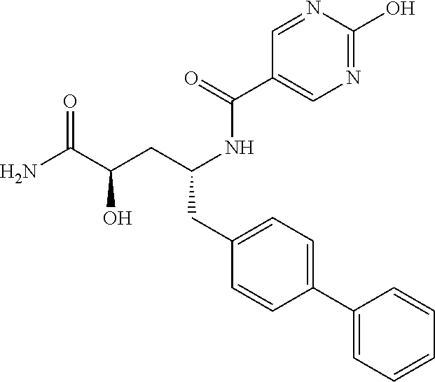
C1(CC(CC(C(N)=O)O)NC(C2=CN=C(O)N=C2)=O)=CC=C(C2=CC=CC=C2)C=C1
